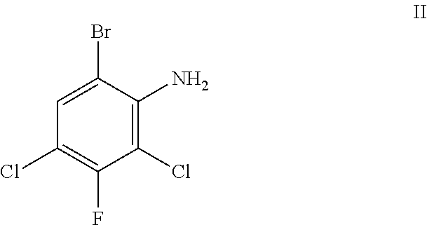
C1=C(Br)C(N)=C(Cl)C(F)=C1Cl
